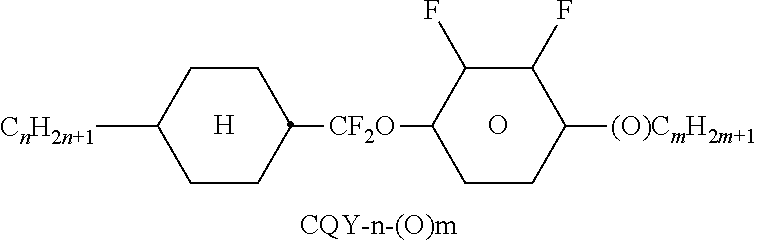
[CQY-n-(O)m].O.[CnH2n+1]C1CCC([CF2O]C2C(F)C(F)C([(O)CmH2m+1])CC2)CC1.[H]
